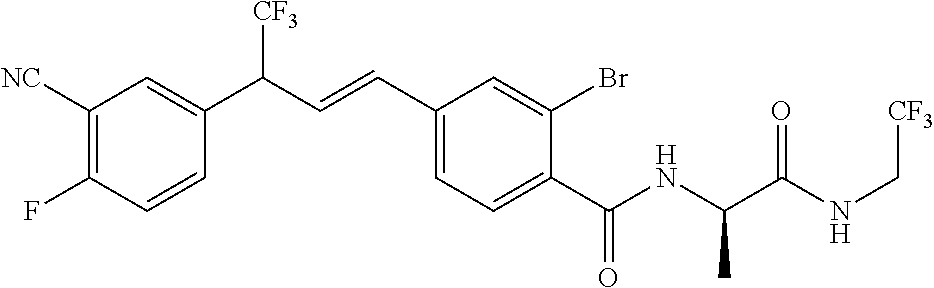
C1(F)=C([NC])C=C(C(C=CC2=CC=C(C(NC(C(NC[CF3])=O)C)=O)C(Br)=C2)[CF3])C=C1
